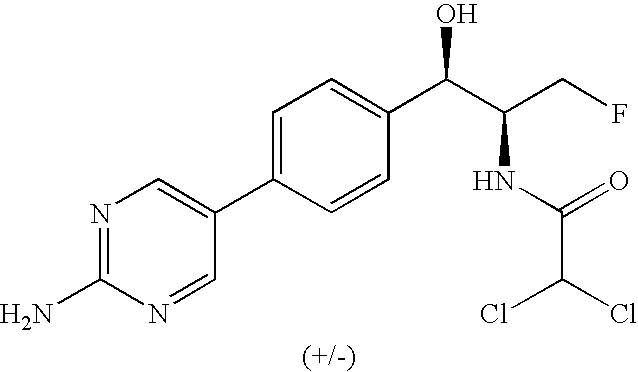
C1(C2=CC=C(C(C(CF)NC(C(Cl)Cl)=O)O)C=C2)=CN=C(N)N=C1
